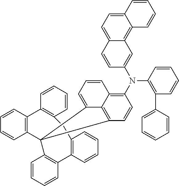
C12=CC=C3C(=C1C=C(N(C1=C4C5=C(C=C1)C1(C5=CC=C4)C4=C(C5=C(C=CC=C5)CC5=C(C6=C1C=CC=C6)C=CC=C5)C=CC=C4)C1=C(C4=CC=CC=C4)C=CC=C1)C=C2)C=CC=C3
